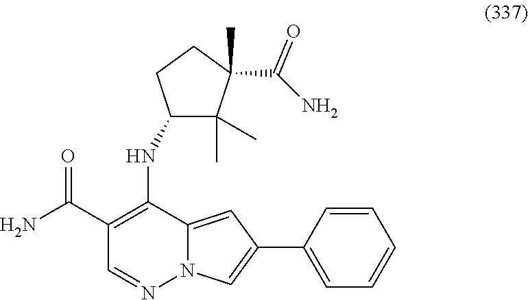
C1(C(N)=O)=C(NC2C(C)(C)C(C)(C(N)=O)CC2)C2=CC(C3=CC=CC=C3)=CN2N=C1
